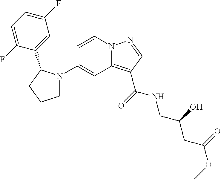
C1(N2CCCC2C2=CC(F)=CC=C2F)=CC2=C(C(=O)NCC(CC(OC)=O)O)C=NN2C=C1
